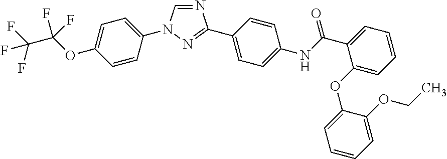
N1=CN(C2=CC=C(OC(C(F)(F)F)(F)F)C=C2)N=C1C1=CC=C(NC(C2=CC=CC=C2OC2=CC=CC=C2OCC)=O)C=C1
